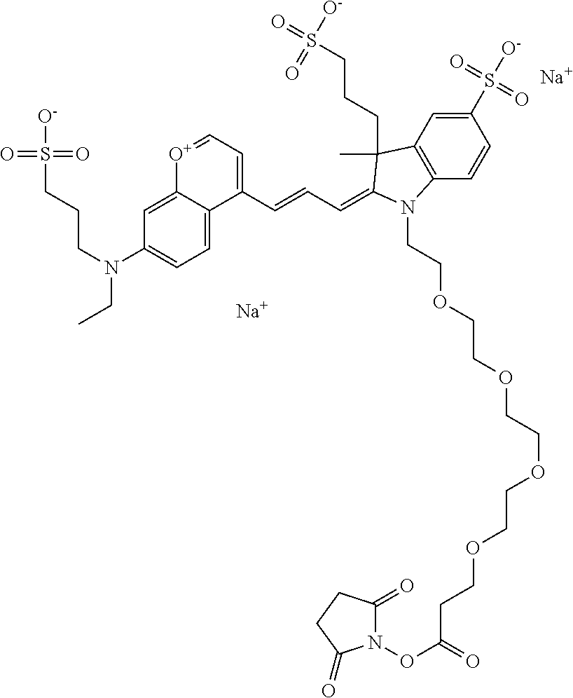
[Na].[Na].C12=CC=C(N(CCCS(=O)(=O)[O-])CC)C=C1[O+]=CC=C2C=CC=C1C(C)(CCCS([O-])(=O)=O)C2=C(C=CC(S(=O)(=O)[O-])=C2)N1CCOCCOCCOCCOCCC(=O)ON1C(=O)CCC1=O
